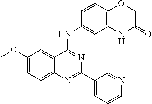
COC1=CC=C2C(=C1)C(NC1=CC3=C(C=C1)OCC(=O)N3)=NC(C1=CC=CN=C1)=N2
